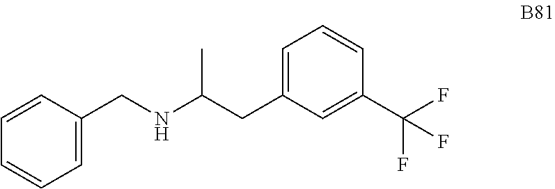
C1(CNC(CC2=CC=CC(C(F)(F)F)=C2)C)=CC=CC=C1
